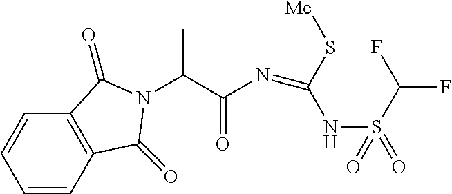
C(NS(=O)(C(F)F)=O)(=NC(=O)C(C)N1C(=O)C2=C(C=CC=C2)C1=O)S[Me]
